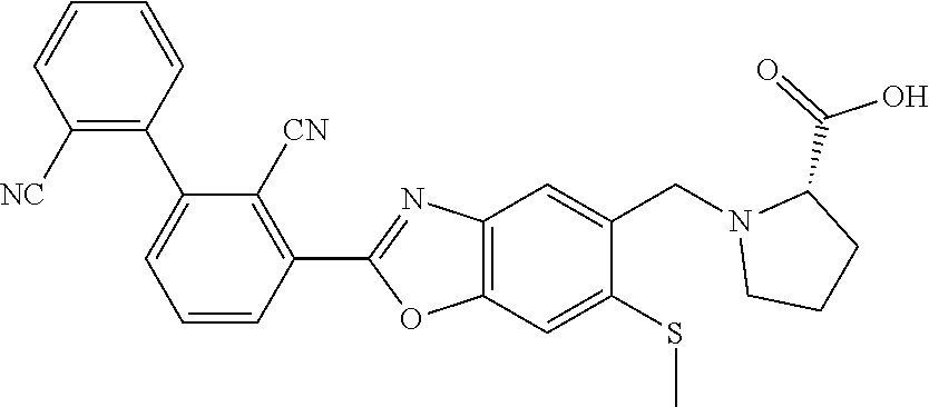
C1(C2=C([NC])C=CC=C2)=CC=CC(C2=NC3=C(O2)C=C(SC)C(CN2CCCC2C(=O)O)=C3)=C1[CN]
